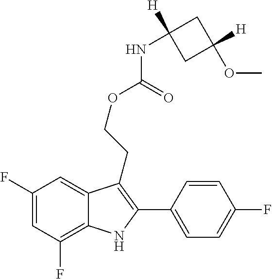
C1(C2=C(CCOC(=O)NC3([H])CC([H])(OC)C3)C3=CC(F)=CC(F)=C3N2)=CC=C(F)C=C1
